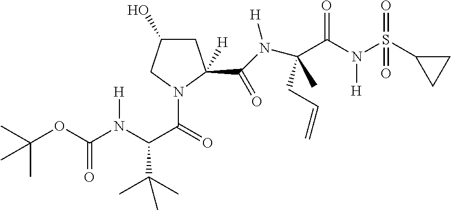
C1C(O)CN(C(=O)C(N(C(OC(C)(C)C)=O)[H])C(C)(C)C)C1(C(N(C(C(N(S(C1CC1)(=O)=O)[H])=O)(CC=C)C)[H])=O)[H]
